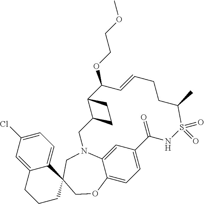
C1CC2(C3=CC=C(Cl)C=C3C1)COC1=CC=C3C=C1N(C2)CC1C(C(OCCOC)C=CCCC(C)S(=O)(=O)NC3=O)CC1
